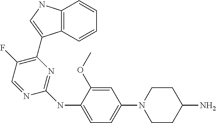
C12=C(NC=C1C1=C(F)C=NC(NC3=CC=C(N4CCC(N)CC4)C=C3OC)=N1)C=CC=C2
